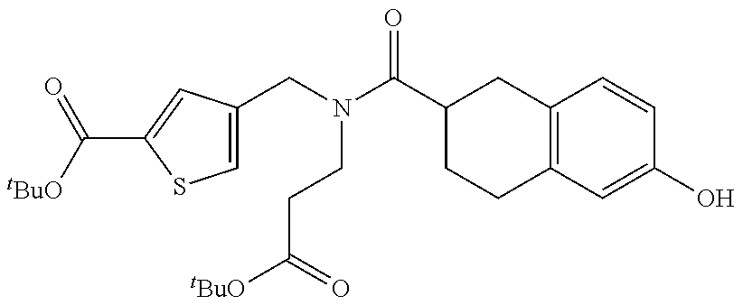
C1=C(CN(C(C2CCC3=C(C2)C=CC(O)=C3)=O)CCC([tBuO])=O)C=C(C([tBuO])=O)S1
